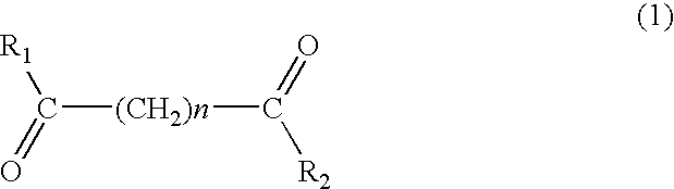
[(CH2)n](C(=O)[R1])C(=O)[R2]
